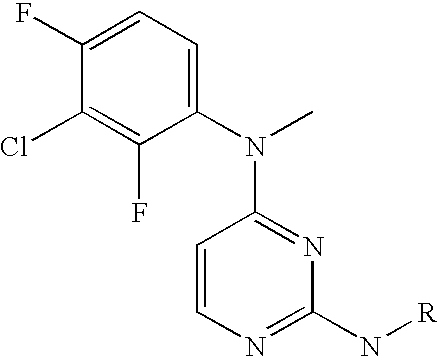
C1=CN=C(N[R])N=C1N(C1=CC=C(F)C(Cl)=C1F)C
